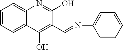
C1=CC=C2C(=C1)N=C(O)C(C=NC1=CC=CC=C1)=C2O
